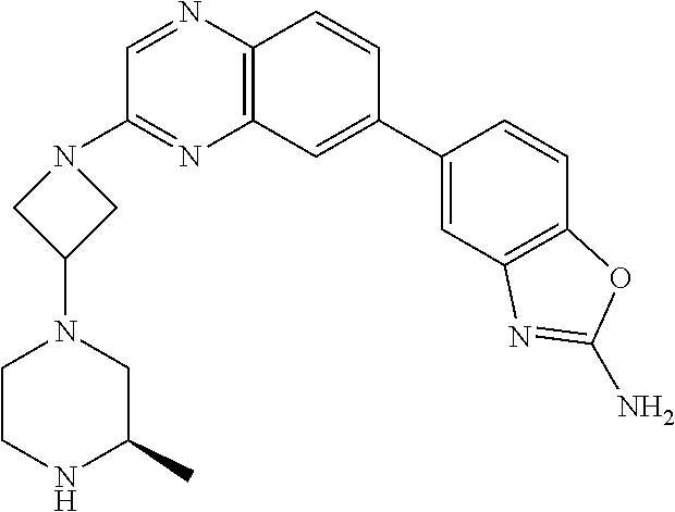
C12=C(C=C(C3=CC4=C(C=C3)OC(N)=N4)C=C1)N=C(N1CC(N3CCNC(C)C3)C1)C=N2
